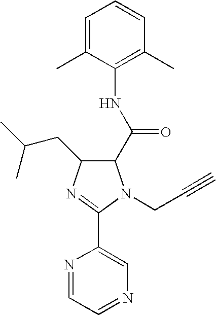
N1=CC=NC=C1C1=NC(CC(C)C)C(C(NC2=C(C)C=CC=C2C)=O)N1CC#C
